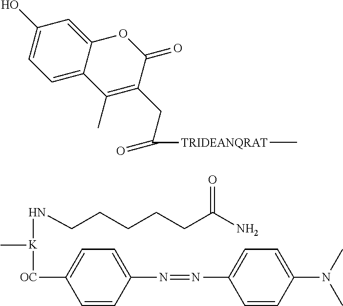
C12=CC=C(O)C=C1OC(=O)C(CC([TRIDEANQRAT]C)=O)=C2C.[OC](C1=CC=C(N=NC2=CC=C(N(C)C)C=C2)C=C1)[K](NCCCCCC(=O)N)C
